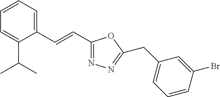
C1=CC=C(C=CC2=NN=C(CC3=CC=CC(Br)=C3)O2)C(C(C)C)=C1
